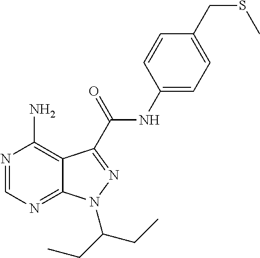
N1=CN=C2C(=C1N)C(C(NC1=CC=C(CSC)C=C1)=O)=NN2C(CC)CC
